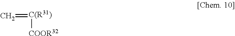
C=[C(R31)][COOR32]
